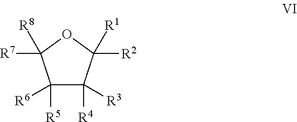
C1([R5])([R6])C([R4])([R3])C([R2])([R1])OC1([R7])[R8]
